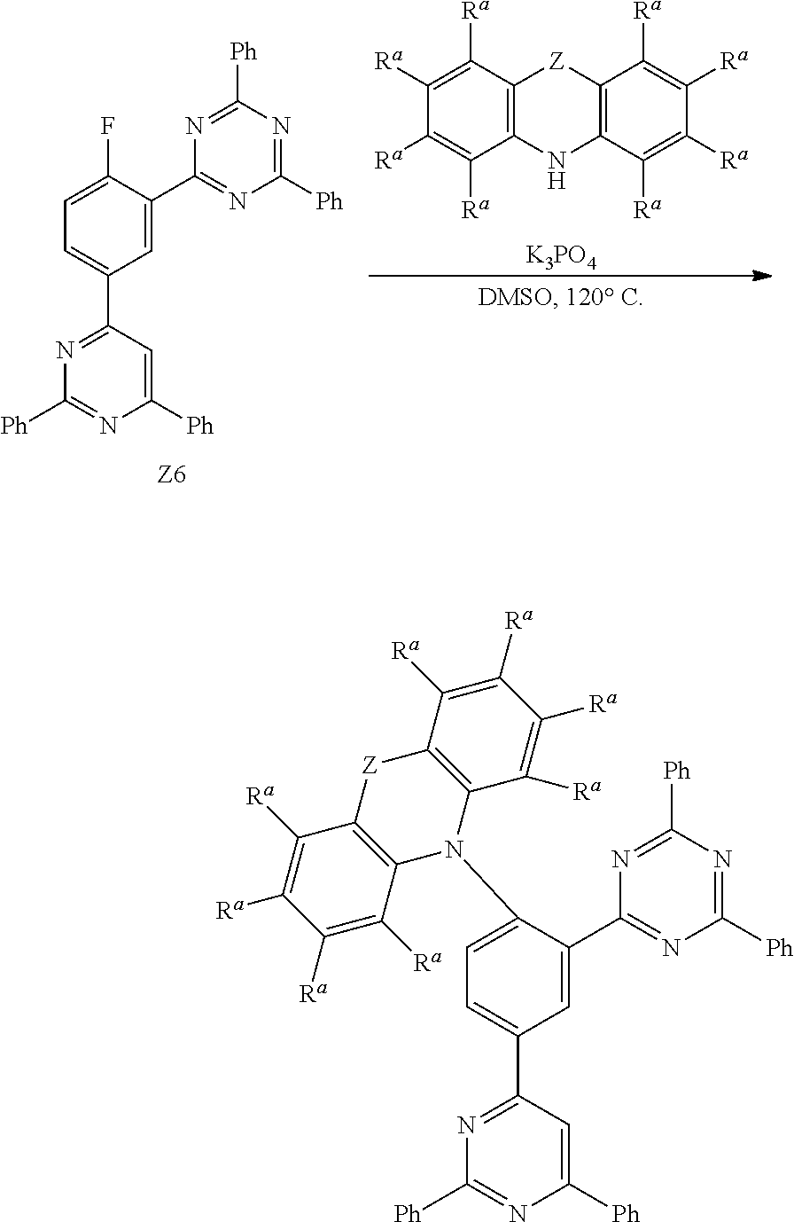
C12=C(C([Ra])=C([Ra])C([Ra])=C1[Ra])[Z]C1=C(N2)C([Ra])=C([Ra])C([Ra])=C1[Ra].[K3PO4].C1=C(C2=NC([Ph])=NC([Ph])=N2)C(F)=CC=C1C1=NC([Ph])=NC([Ph])=C1.C1=C(C2=NC([Ph])=NC([Ph])=N2)C(N2C3=C(C([Ra])=C([Ra])C([Ra])=C3[Ra])[Z]C3=C2C([Ra])=C([Ra])C([Ra])=C3[Ra])=CC=C1C1=NC([Ph])=NC([Ph])=C1
